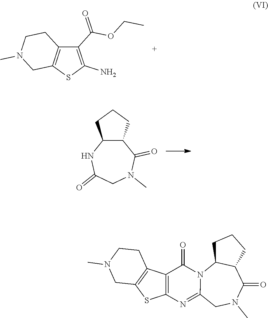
C12C(NC(=O)CN(C)C1=O)CCC2.C12=C(C3=C(S1)CN(C)CC3)C(=O)N1C(=N2)CN(C)C(=O)C2C1CCC2.C1(N)=C(C(OCC)=O)C2=C(S1)CN(C)CC2
